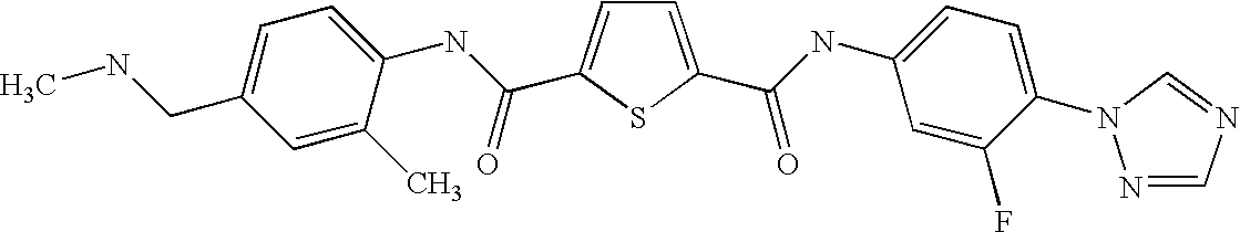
C1=C(C(=O)NC2=CC=C(N3N=CN=C3)C(F)=C2)SC(C(NC2=CC=C(CNC)C=C2C)=O)=C1
